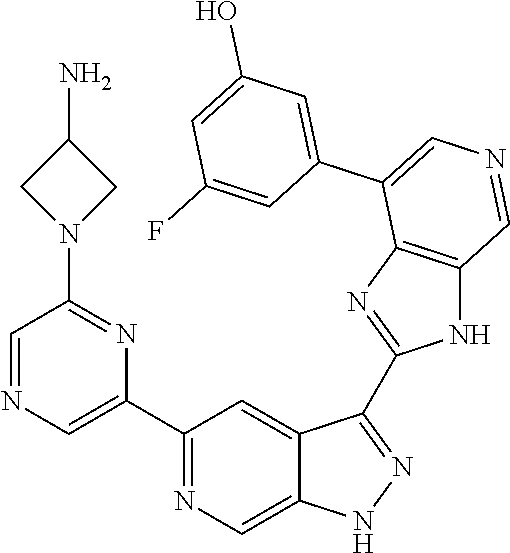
C1(C2=CN=CC(N3CC(N)C3)=N2)=NC=C2C(=C1)C(C1=NC3=C(N1)C=NC=C3C1=CC(O)=CC(F)=C1)=NN2
